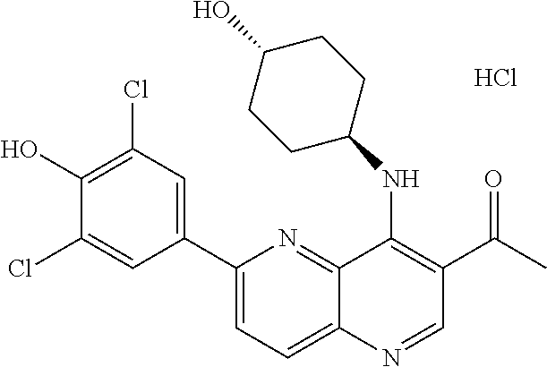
C12=NC(C3=CC(Cl)=C(O)C(Cl)=C3)=CC=C1N=CC(C(C)=O)=C2NC1CCC(O)CC1.Cl
